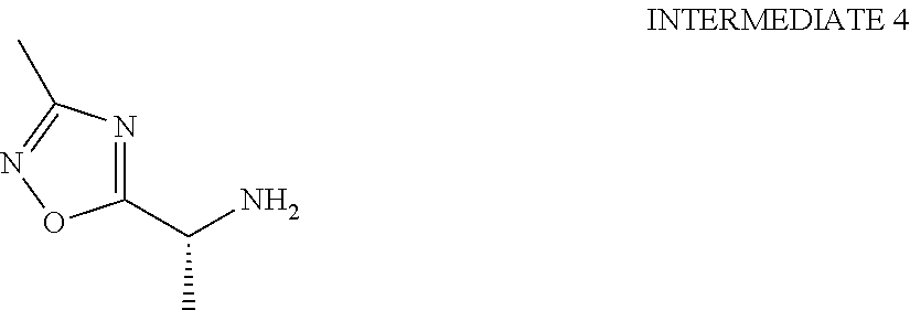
NC(C1=NC(C)=NO1)C
